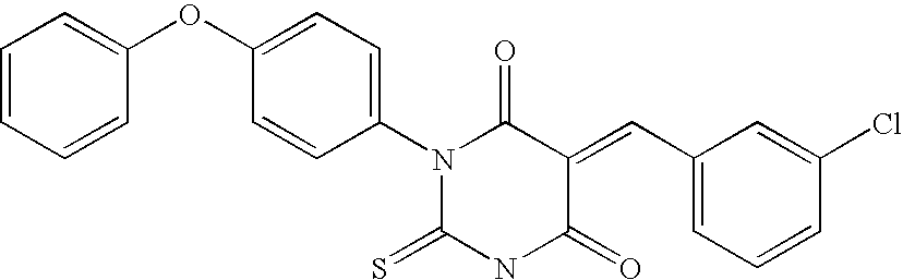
C(=C1C(=O)NC(=S)N(C2=CC=C(OC3=CC=CC=C3)C=C2)C1=O)C1=CC=CC(Cl)=C1
